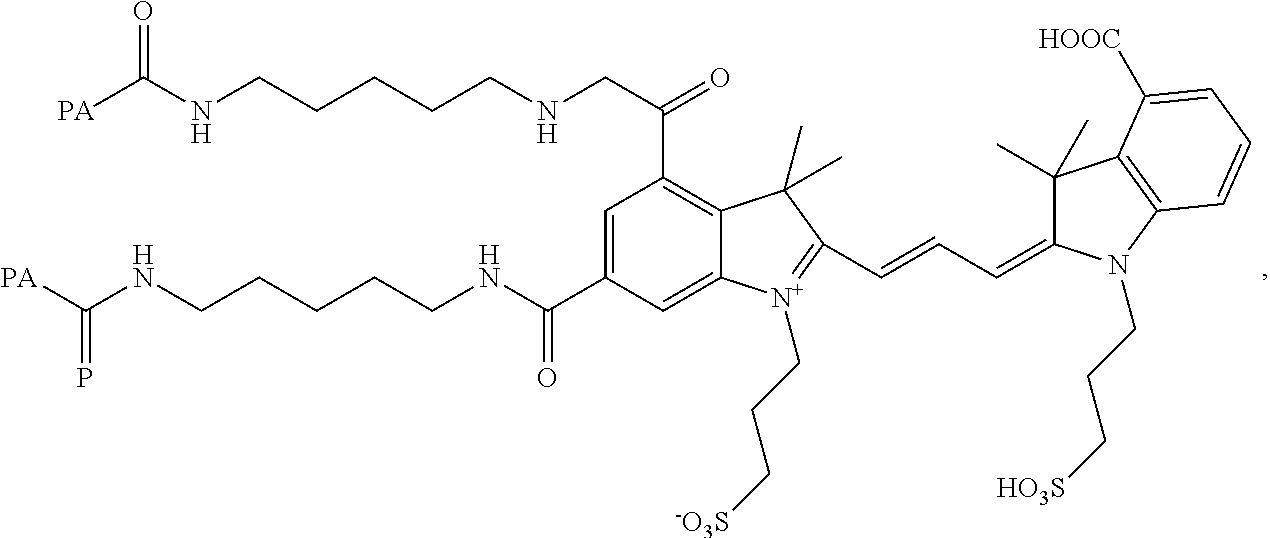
C1=C(C(NCCCCCNC([PA])=P)=O)C=C2C(=C1C(CNCCCCCNC([PA])=O)=O)C(C)(C)C(C=CC=C1C(C)(C)C3=C(N1CCC[HO3S])C=CC=C3[HOOC])=[N+]2CCC[-O3S]
